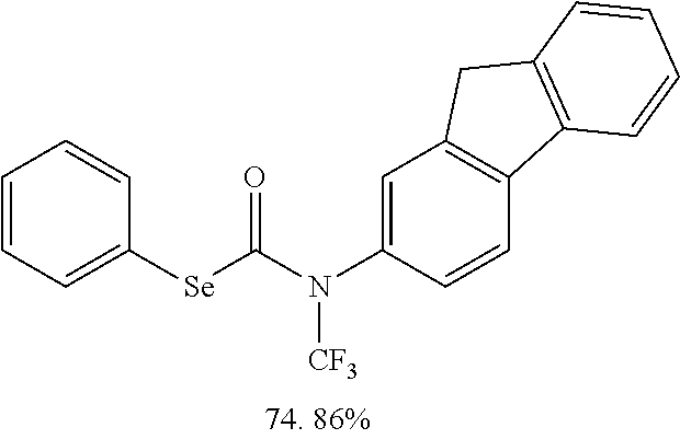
C1=CC=C([Se]C(=O)N([CF3])C2=CC3=C(C=C2)C2=C(C3)C=CC=C2)C=C1
